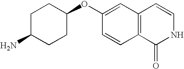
C1(OC2CCC(N)CC2)=CC2=C(C=C1)C(=O)NC=C2
